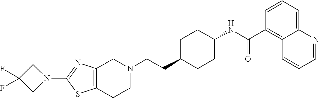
C1(N2CC(F)(F)C2)=NC2=C(S1)CCN(CCC1CCC(NC(C3=C4C(=CC=C3)N=CC=C4)=O)CC1)C2
